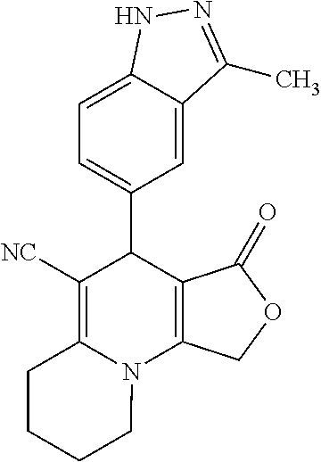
C1=C2C(=CC=C1C1C([NC])=C3N(C4=C1C(=O)OC4)CCCC3)NN=C2C
